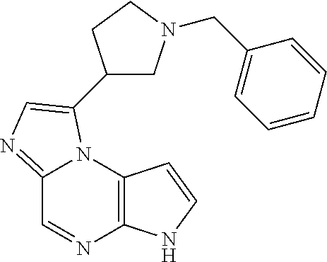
C12=C(N3C(=NC=C3C3CN(CC4=CC=CC=C4)CC3)C=N1)C=CN2
